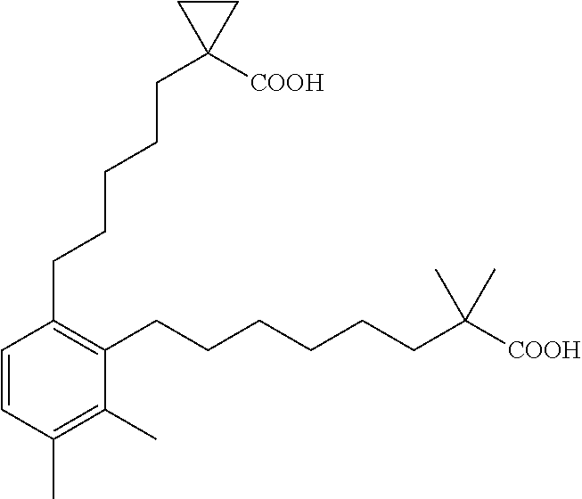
C1=CC(C)=C(C)C(CCCCCCC([COOH])(C)C)=C1CCCCCC1([COOH])CC1
